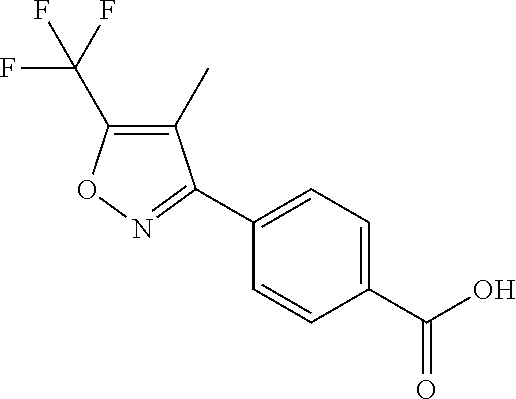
C1(C2=NOC(C(F)(F)F)=C2C)=CC=C(C(O)=O)C=C1
